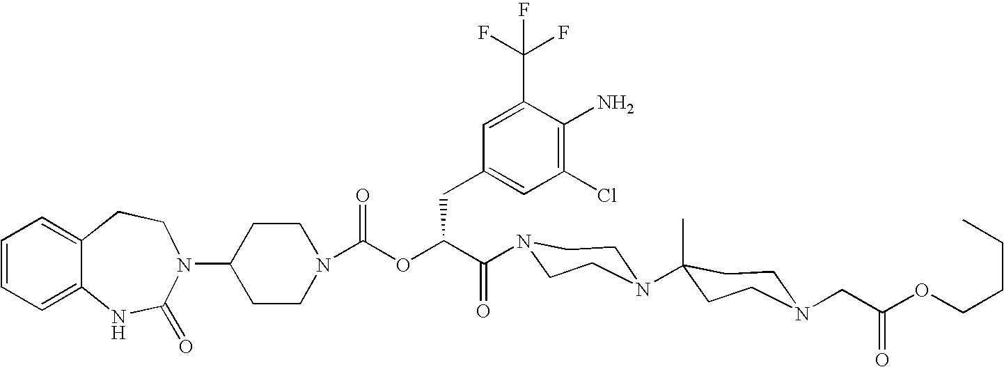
C12=CC=CC=C1NC(=O)N(C1CCN(C(OC(C(=O)N3CCN(C4(C)CCN(CC(OCCCC)=O)CC4)CC3)CC3=CC(Cl)=C(N)C(C(F)(F)F)=C3)=O)CC1)CC2
